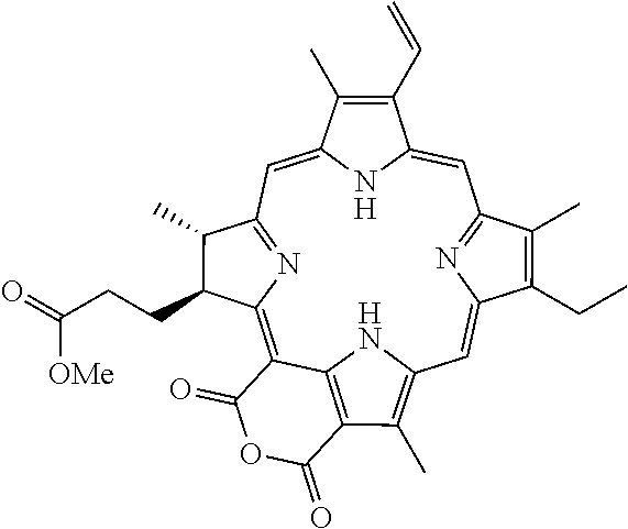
C1=C2NC(=CC3=NC(=C4C5=C(C(C)=C(C=C6N=C1C(C)=C6CC)N5)C(=O)OC4=O)C(CCC(=O)[OMe])C3C)C(C)=C2C=C
